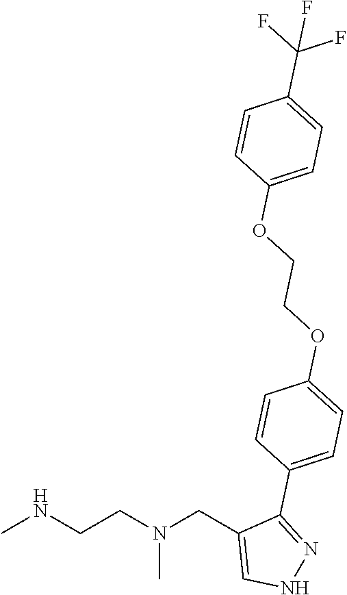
CNCCN(CC1=CNN=C1C1=CC=C(OCCOC2=CC=C(C(F)(F)F)C=C2)C=C1)C
